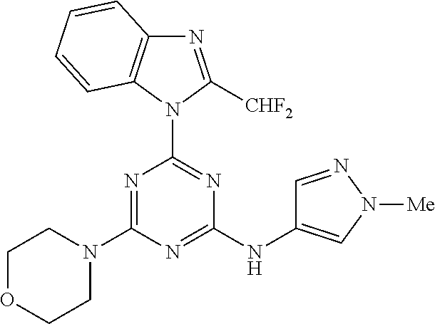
N1=C(N2CCOCC2)N=C(NC2=CN([Me])N=C2)N=C1N1C([CHF2])=NC2=C1C=CC=C2
